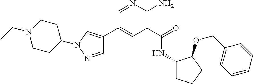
C1(C2=CN(C3CCN(CC)CC3)N=C2)=CC(C(=O)NC2CCCC2OCC2=CC=CC=C2)=C(N)N=C1
